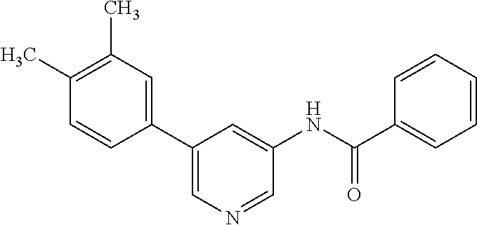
C1(C2=CN=CC(NC(=O)C3=CC=CC=C3)=C2)=CC(C)=C(C)C=C1
